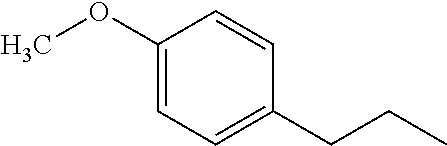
C1(OC)=CC=C(CCC)C=C1
